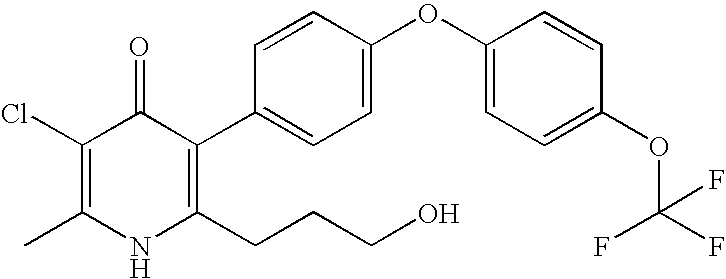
C1=C(OC2=CC=C(OC(F)(F)F)C=C2)C=CC(C2=C(CCCO)NC(C)=C(Cl)C2=O)=C1
